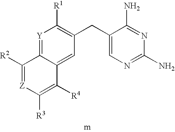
[Y]1=C2C(=CC(CC3=CN=C(N)N=C3N)=C1[R1])C([R4])=C([R3])[Z]=C2[R2]
